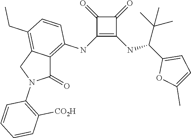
C1(NC2=C3C(=C(CC)C=C2)CN(C2=C([CO2H])C=CC=C2)C3=O)=C(NC(C2=CC=C(C)O2)C(C)(C)C)C(=O)C1=O
